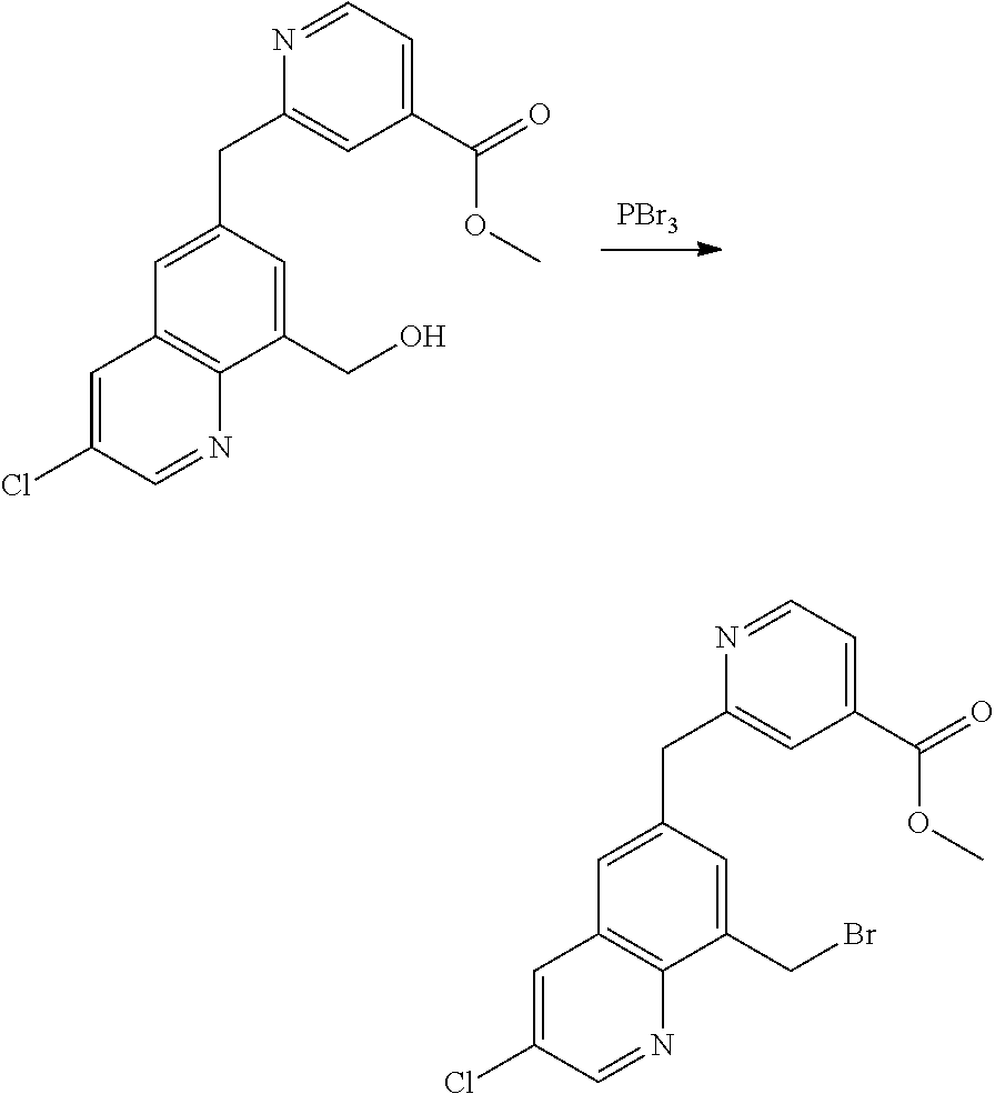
[PBr3].C(C1=CC2=C(N=CC(Cl)=C2)C(CO)=C1)C1=CC(C(=O)OC)=CC=N1.C(C1=CC2=C(N=CC(Cl)=C2)C(CBr)=C1)C1=CC(C(=O)OC)=CC=N1
